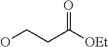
OCCC([OEt])=O
